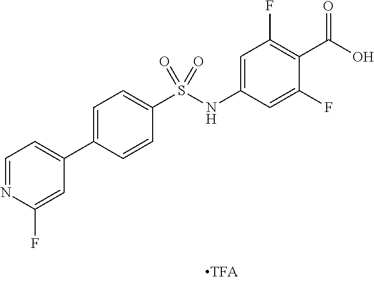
OC(=O)C1=C(F)C=C(NS(C2=CC=C(C3=CC=NC(F)=C3)C=C2)(=O)=O)C=C1F
